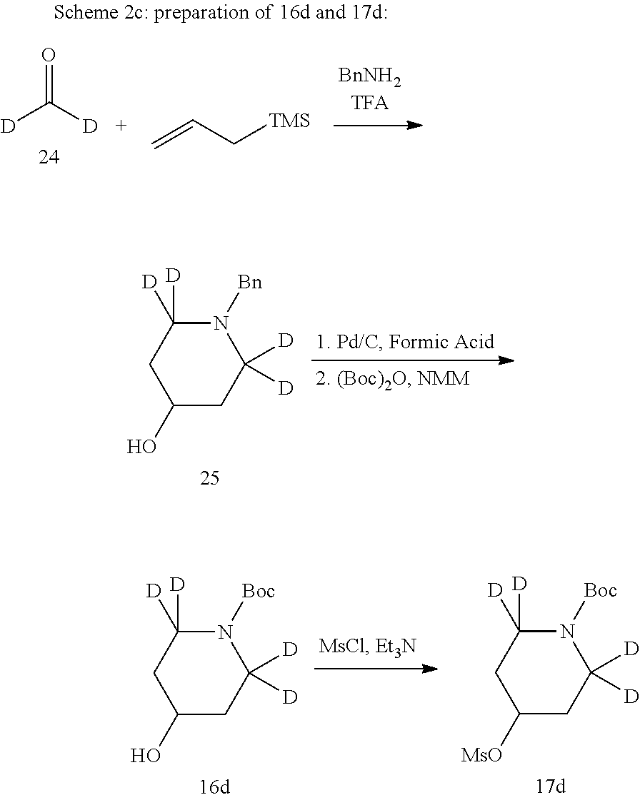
C1(O)CC([D])([D])N([Bn])C([D])([D])C1.C1(O)CC([D])([D])N([Boc])C([D])([D])C1.C1([MsO])CC([D])([D])N([Boc])C([D])([D])C1.[D]C([D])=O.C=CC[TMS]
